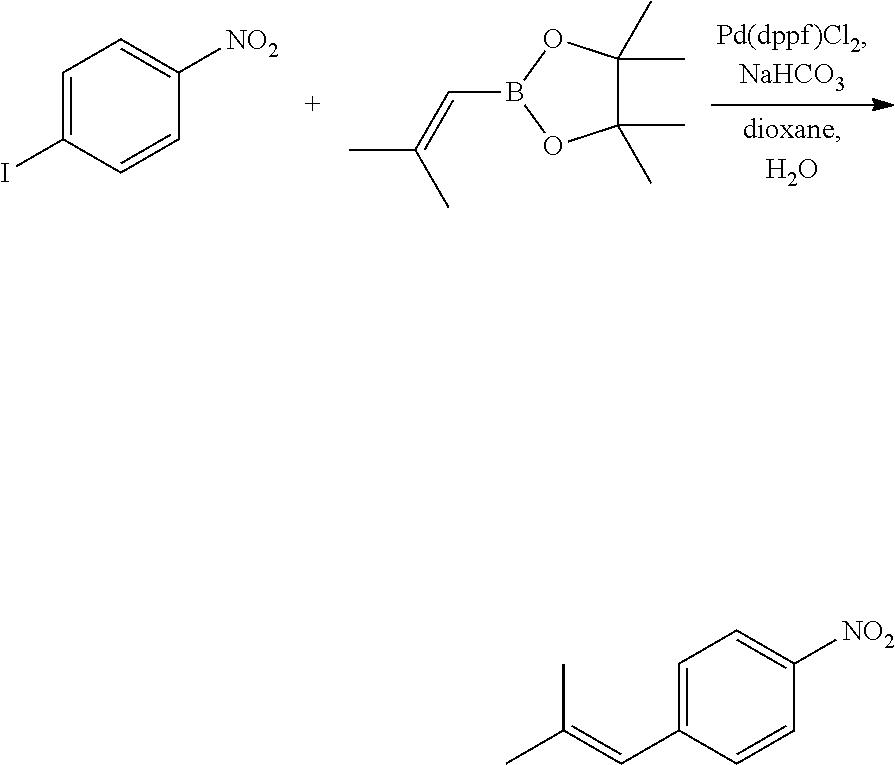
C1=C(I)C=CC([NO2])=C1.C1(C)(C)C(C)(C)OB(C=C(C)C)O1.C1=C(C=C(C)C)C=CC([NO2])=C1
